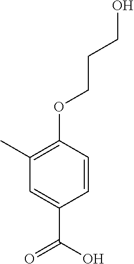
C1=C(C(=O)O)C=CC(OCCCO)=C1C
